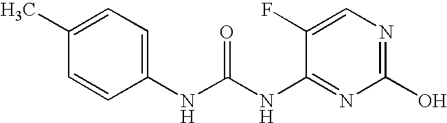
N(C1=NC(O)=NC=C1F)C(NC1=CC=C(C)C=C1)=O
